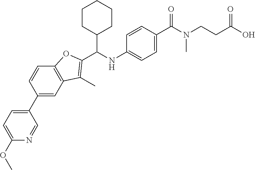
C1(C2=CC3=C(C=C2)OC(C(NC2=CC=C(C(N(CCC(O)=O)C)=O)C=C2)C2CCCCC2)=C3C)=CC=C(OC)N=C1
